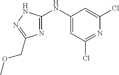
C1=C(NC2=NC(COC)=NN2)C=C(Cl)N=C1Cl
